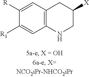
C1([R])=CC2=C(C=C1[R1])NCC([X])C2
